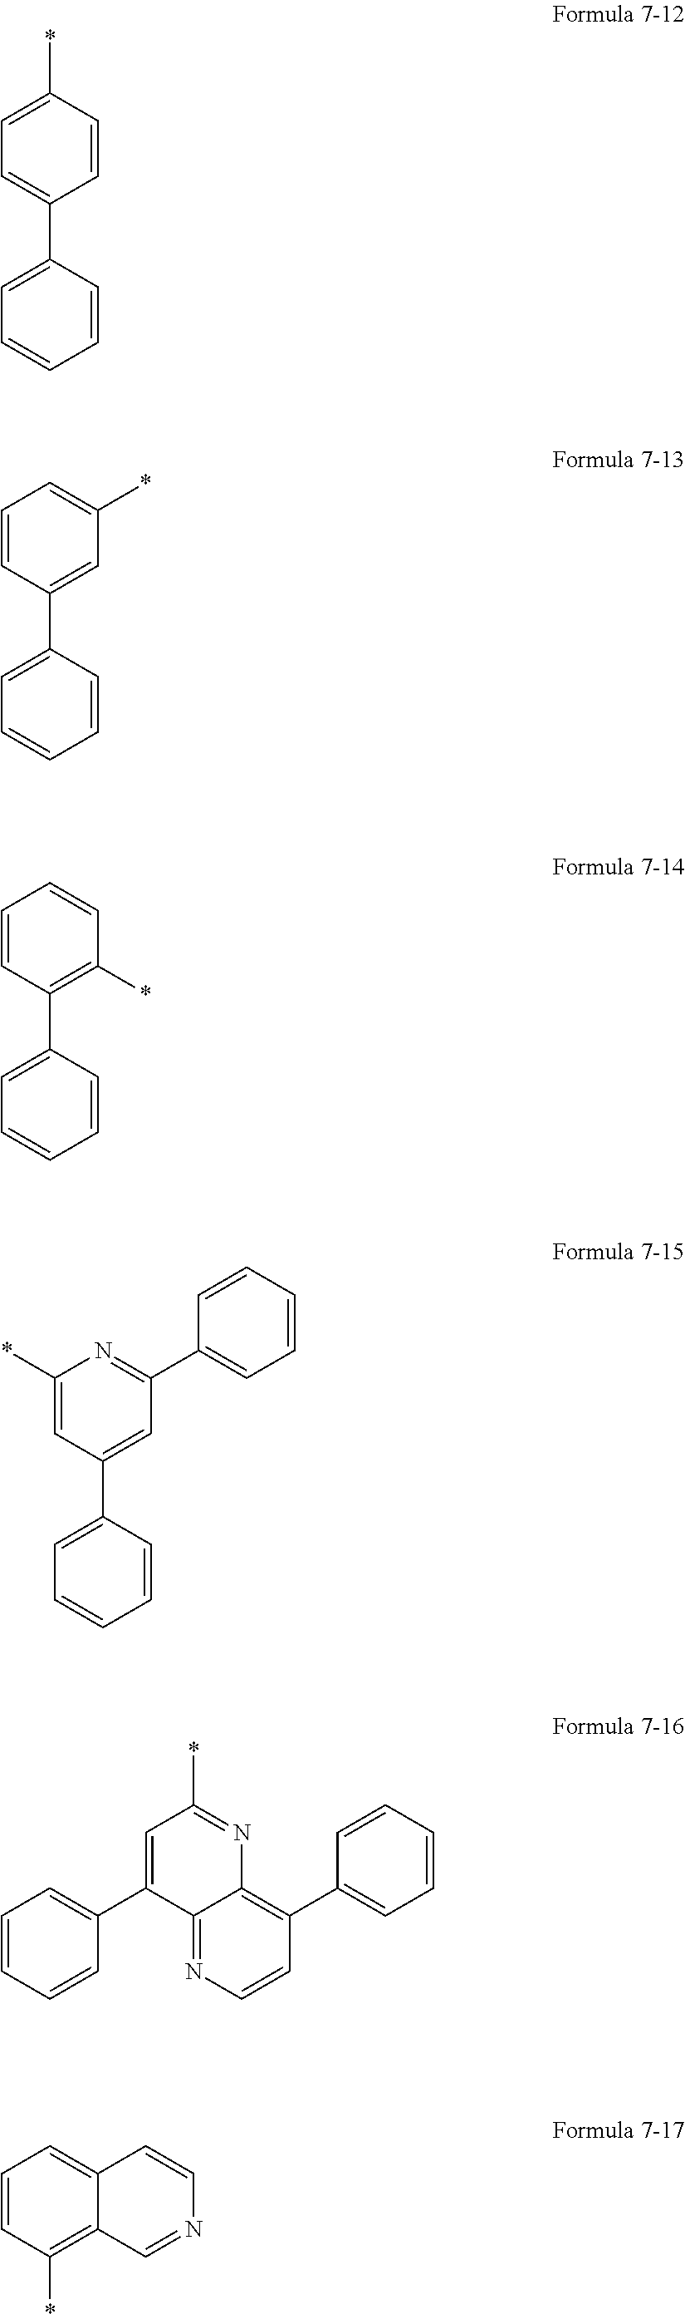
C1=C(*)C=CC(C2=CC=CC=C2)=C1.C1=CC(C2=CC=CC=C2)=CC(*)=C1.C1=CC(C2=CC=CC=C2)=C(*)C=C1.C1(*)=CC(C2=CC=CC=C2)=CC(C2=CC=CC=C2)=N1.C1=C(C2=CC=CC=C2)C2=NC=CC(C3=CC=CC=C3)=C2N=C1*.C1=CC=C2C(=C1*)C=NC=C2
